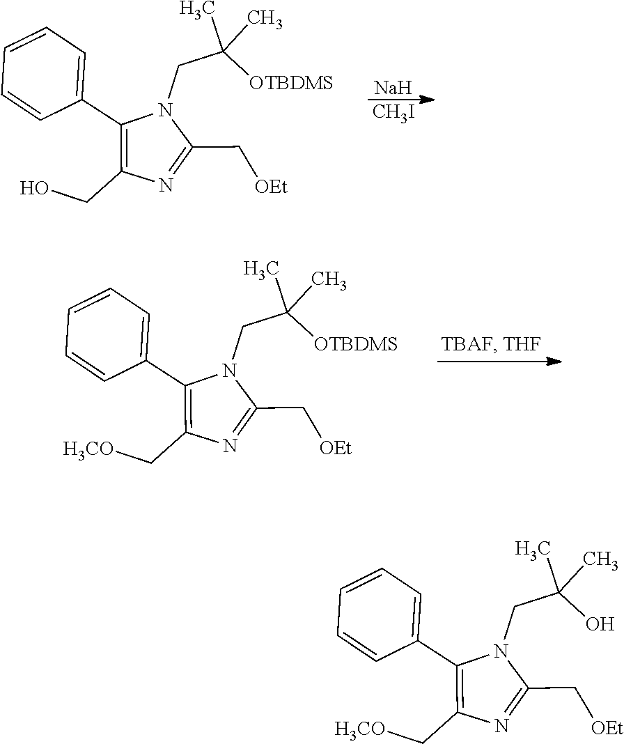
C1(C2=CC=CC=C2)=C(CO)N=C(C[OEt])N1CC(C)(C)[OTBDMS].[Na].[CH3I].C1(C2=CC=CC=C2)=C(C[H3CO])N=C(C[OEt])N1CC(C)(C)[OTBDMS].C1(C2=CC=CC=C2)=C(C[H3CO])N=C(C[OEt])N1CC(C)(C)O
